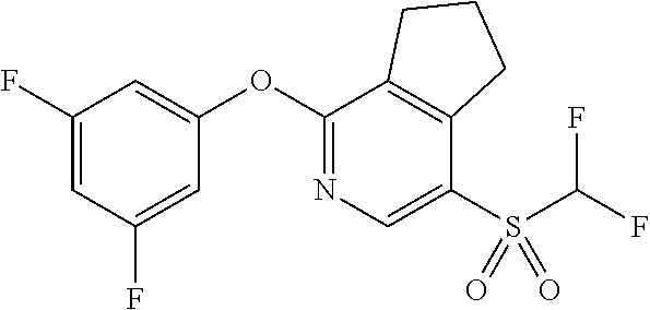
C1(F)=CC(F)=CC(OC2=NC=C(S(C(F)F)(=O)=O)C3=C2CCC3)=C1
